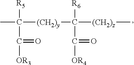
[R5]C(C([OR3])=O)(C)[(CH2)y]C([(CH2)z]C)([R6])C(=O)[OR4]
